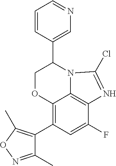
C1=CC(C2COC3=C(C4=C(C)ON=C4C)C=C(F)C4=C3N2C(Cl)=N4)=CN=C1
